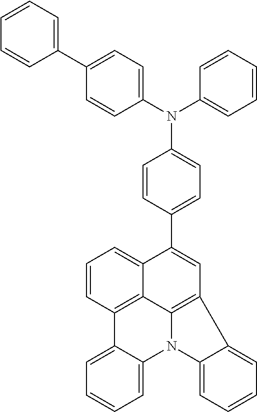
C1=C(N(C2=CC=CC=C2)C2=CC=C(C3=CC=CC=C3)C=C2)C=CC(C2=CC3=C4C5=C(C6=CC=CC=C6N4C4=CC=CC=C34)C=CC=C25)=C1
